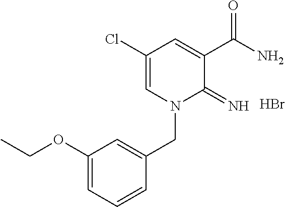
C1(Cl)=CN(CC2=CC(OCC)=CC=C2)C(=N)C(C(N)=O)=C1.Br
